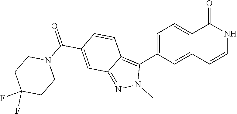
N1=C2C=C(C(N3CCC(F)(F)CC3)=O)C=CC2=C(C2=CC=C3C(=O)NC=CC3=C2)N1C
